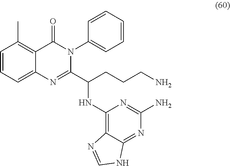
C1=CC=C2C(=C1C)C(=O)N(C1=CC=CC=C1)C(C(NC1=C3C(=NC(N)=N1)NC=N3)CCCN)=N2
